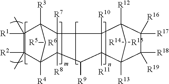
C1([R1])(C)C([R2])(C)C2([R4])C3([R8])C([R7])(C1([R3])C2)C1([R10])C([R11])(C3[R9])C2([R13])C([R18])([R19])C([R17])([R16])C1([R12])C2.[R5][R6].[R14][R15]
